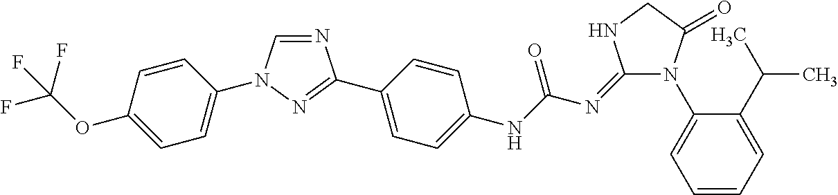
N1=CN(C2=CC=C(OC(F)(F)F)C=C2)N=C1C1=CC=C(NC(N=C2N(C3=CC=CC=C3C(C)C)C(=O)CN2)=O)C=C1
